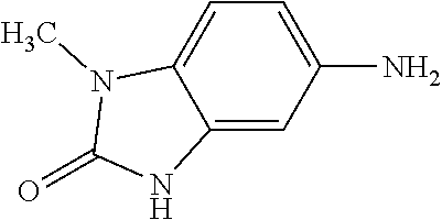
C1(N)=CC=C2C(=C1)NC(=O)N2C
